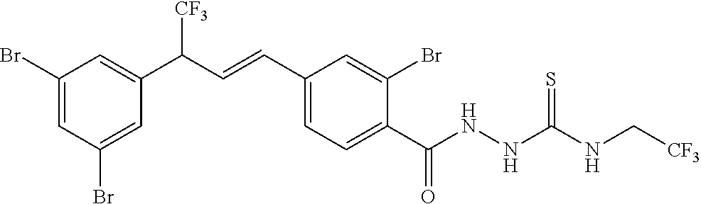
C1(Br)=CC(Br)=CC(C(C=CC2=CC=C(C(NNC(NC[CF3])=S)=O)C(Br)=C2)[CF3])=C1
